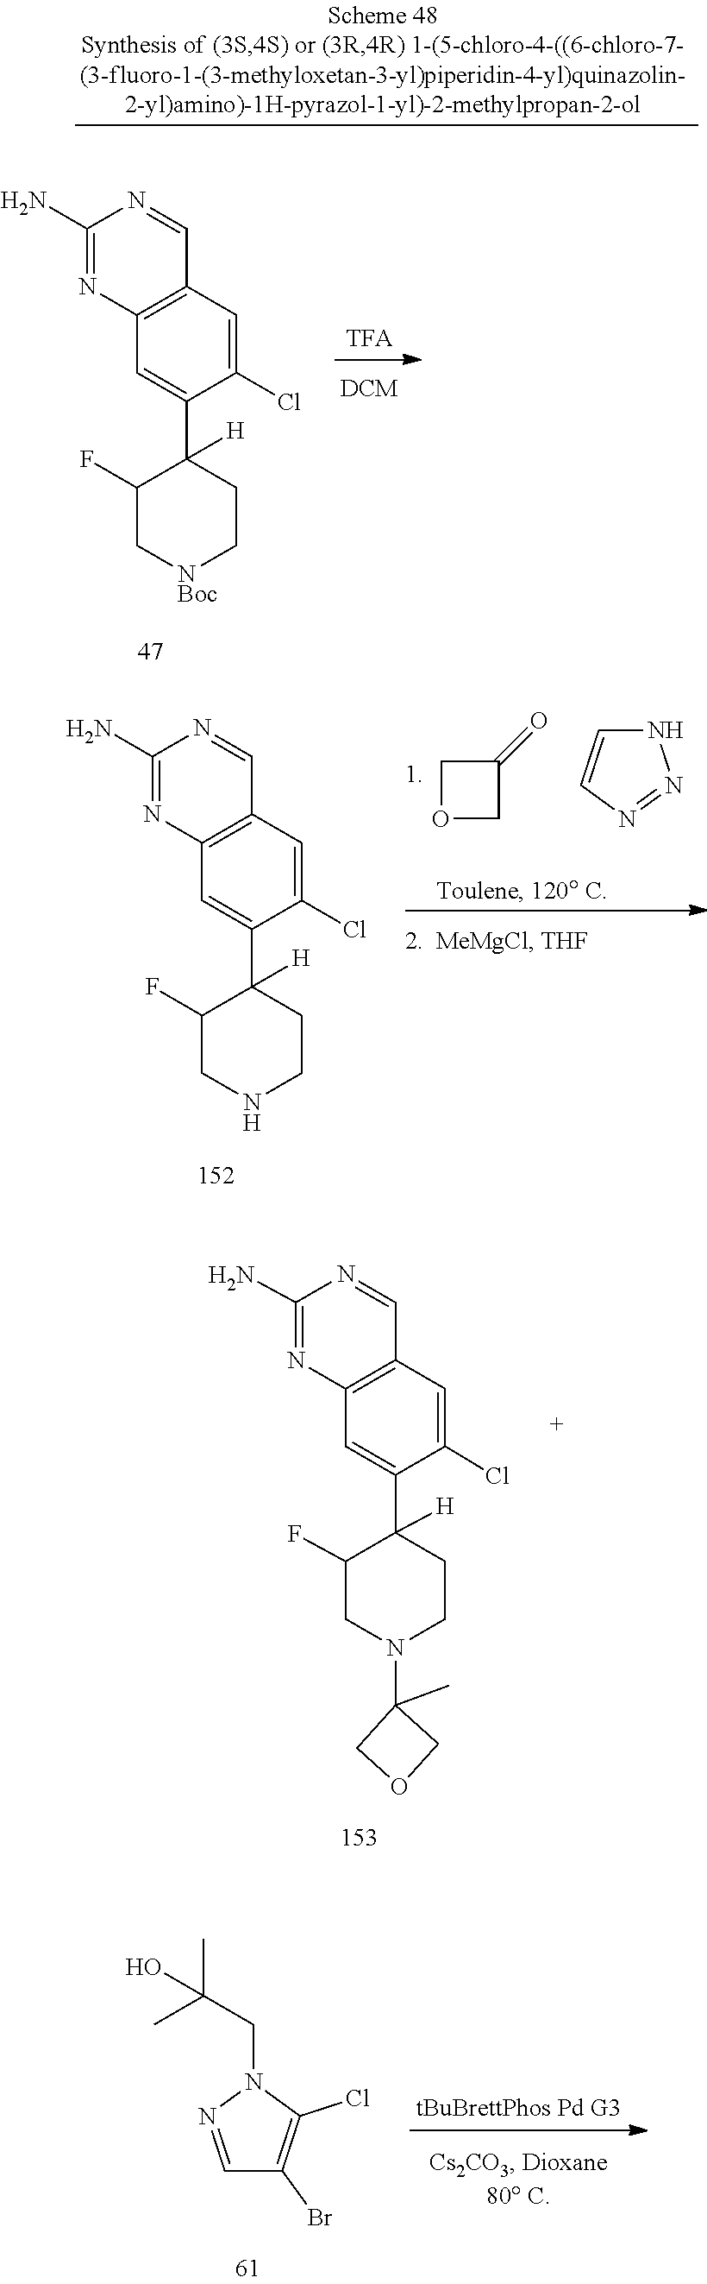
C12=C(C=C(C3([H])CC[NBoc]CC3F)C(Cl)=C1)N=C(N)N=C2.C1(=O)COC1.N1=NC=CN1.C12=C(C=C(C3([H])CCNCC3F)C(Cl)=C1)N=C(N)N=C2.C1(N2CCC(C3=CC4=C(C=NC(N)=N4)C=C3Cl)([H])C(F)C2)(C)COC1.C(CN1N=CC(Br)=C1Cl)(C)(O)C
